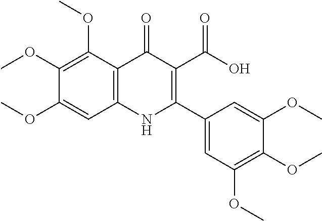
C1(OC)=C(OC)C2=C(C=C1OC)NC(C1=CC(OC)=C(OC)C(OC)=C1)=C(C(=O)O)C2=O
